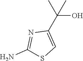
C(O)(C1=CSC(N)=N1)(C)C
